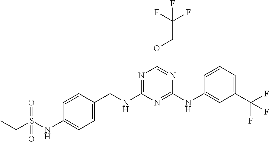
CCS(NC1=CC=C(CNC2=NC(OCC(F)(F)F)=NC(NC3=CC(C(F)(F)F)=CC=C3)=N2)C=C1)(=O)=O
